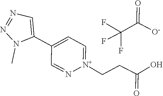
C(C(=O)O)C[N+]1=CC=C(C2=CN=NN2C)C=N1.FC(F)(F)C(=O)[O-]
